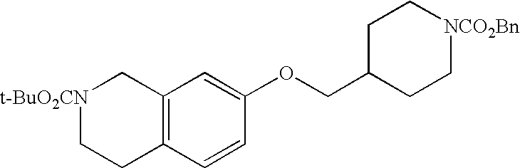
C12=C(C=CC(OCC3CC[NCO2Bn]CC3)=C1)CC[t-BuO2CN]C2
